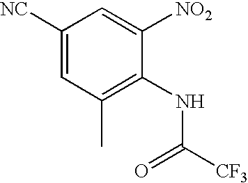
C1([NC])=CC(C)=C(NC([CF3])=O)C([NO2])=C1
